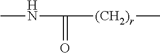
CNC(=O)[(CH2)r]C
